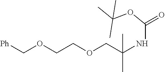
O(CC(NC(=O)OC(C)(C)C)(C)C)CCOC[Ph]
